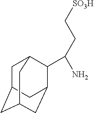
C1C2CC3CC(C(C(CC[SO3H])N)C1C3)C2
